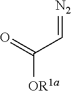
[N2]=CC([OR1a])=O
